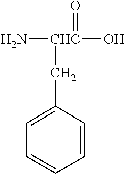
N[CHC](O)(=O)CC1=CC=CC=C1
